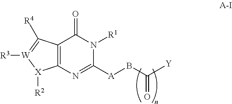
C12=C(C([R4])=[W]([R3])[X]1[R2])C(=O)N([R1])C([A]BC([Y])=O)=N2
